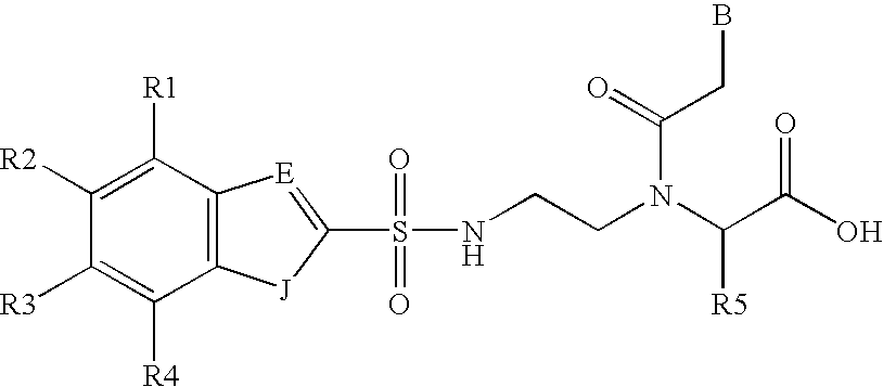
C1([R2])=C([R1])C2=C(C([R4])=C1[R3])[J]C(S(=O)(NCCN(C(C(=O)O)[R5])C(CB)=O)=O)=[E]2
